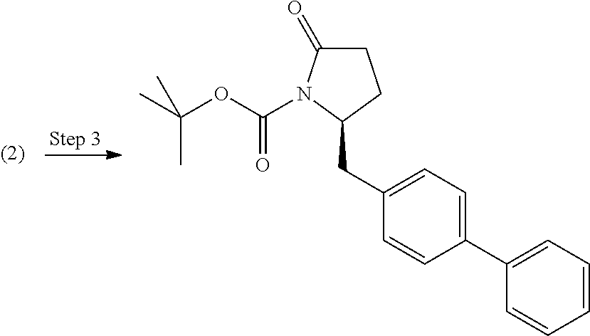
CC(OC(=O)N1C(=O)CCC1CC1=CC=C(C2=CC=CC=C2)C=C1)(C)C
